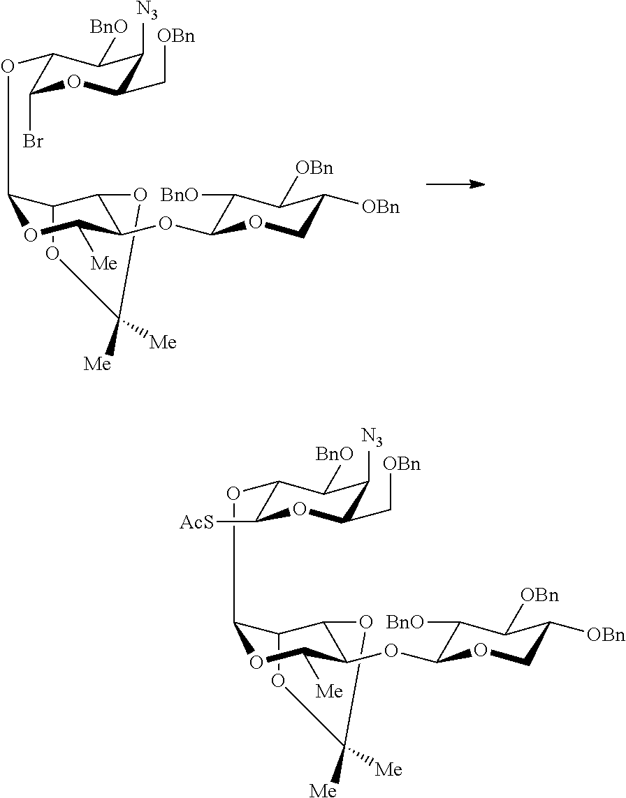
C1([Me])([Me])OC2C(OC3C(Br)OC(C[OBn])C([N3])C3[BnO])OC([Me])C(OC3C([BnO])C([OBn])C([OBn])CO3)C2O1.C1([Me])([Me])OC2C(OC3C([AcS])OC(C[OBn])C([N3])C3[BnO])OC([Me])C(OC3C([BnO])C([OBn])C([OBn])CO3)C2O1
